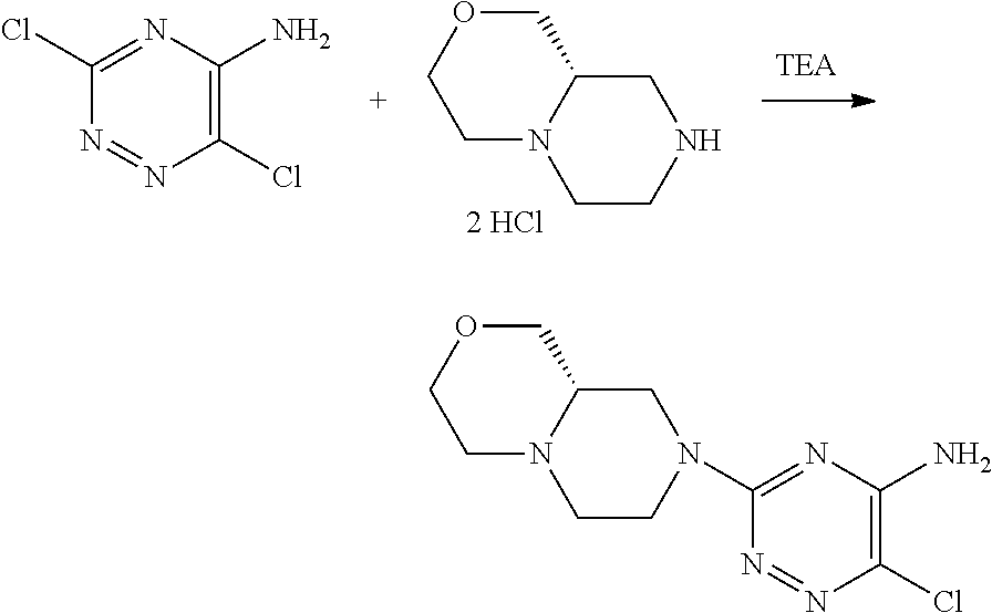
C1(Cl)=NC(N)=C(Cl)N=N1.C1N2C(COC1)CNCC2.C1(N2CCN3CCOCC3C2)=NC(N)=C(Cl)N=N1
